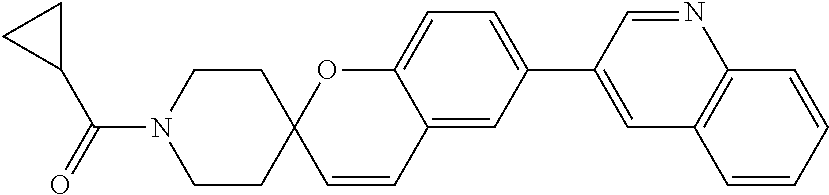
C1CC2(CCN1C(=O)C1CC1)C=CC1=CC(C3=CC4=C(N=C3)C=CC=C4)=CC=C1O2
